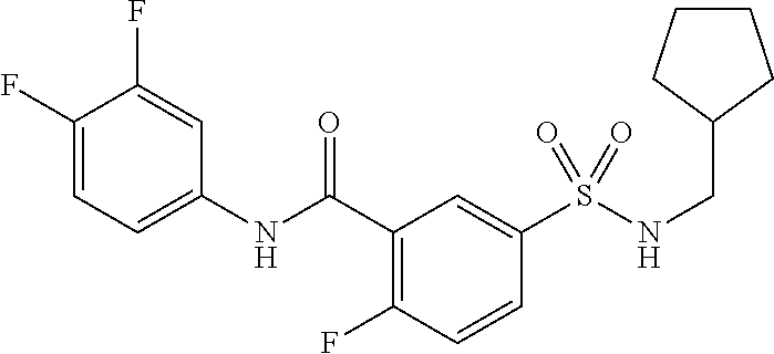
C1(F)=CC=C(NC(C2=C(F)C=CC(S(NCC3CCCC3)(=O)=O)=C2)=O)C=C1F
